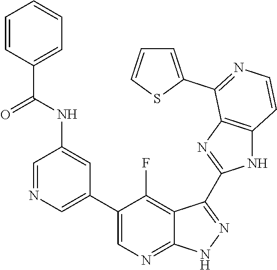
C1=NC=C(C2=CN=C3C(=C2F)C(C2=NC4=C(N2)C=CN=C4C2=CC=CS2)=N[N H]3)C=C1NC(C1=CC=CC=C1)=O
